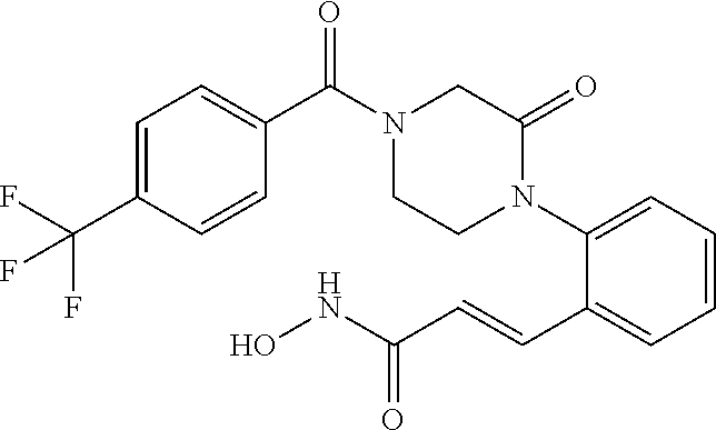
C1=CC=C(N2C(=O)CN(C(C3=CC=C(C(F)(F)F)C=C3)=O)CC2)C(C=CC(NO)=O)=C1
